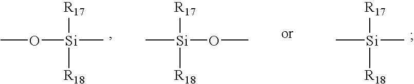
CO[Si](C)([R17])[R18].C[Si](OC)([R17])[R18].C[Si](C)([R17])[R18]
